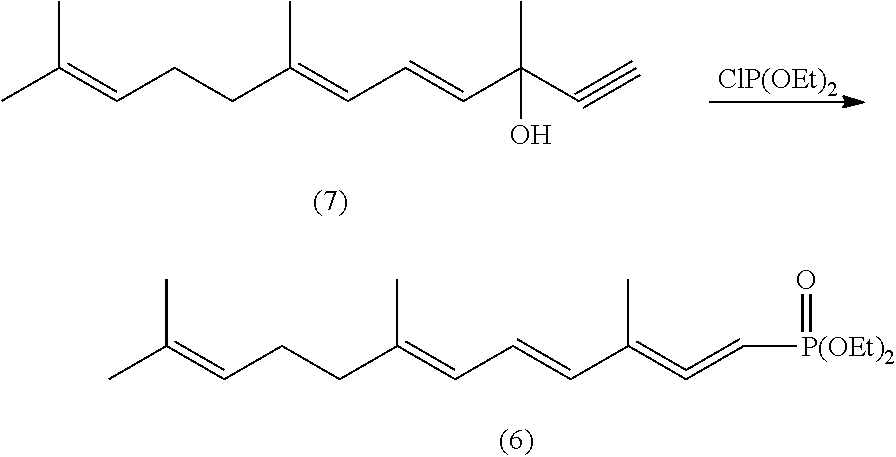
CC(=CCCC(=CC=CC(C#C)(O)C)C)C.[ClP(OEt)2].CC(=CCCC(=CC=CC(=C=C[P(OEt)2]=O)C)C)C
